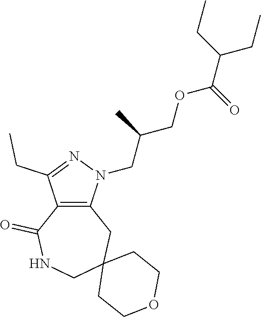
C12=C(N(CC(COC(C(CC)CC)=O)C)N=C1CC)CC1(CNC2=O)CCOCC1
